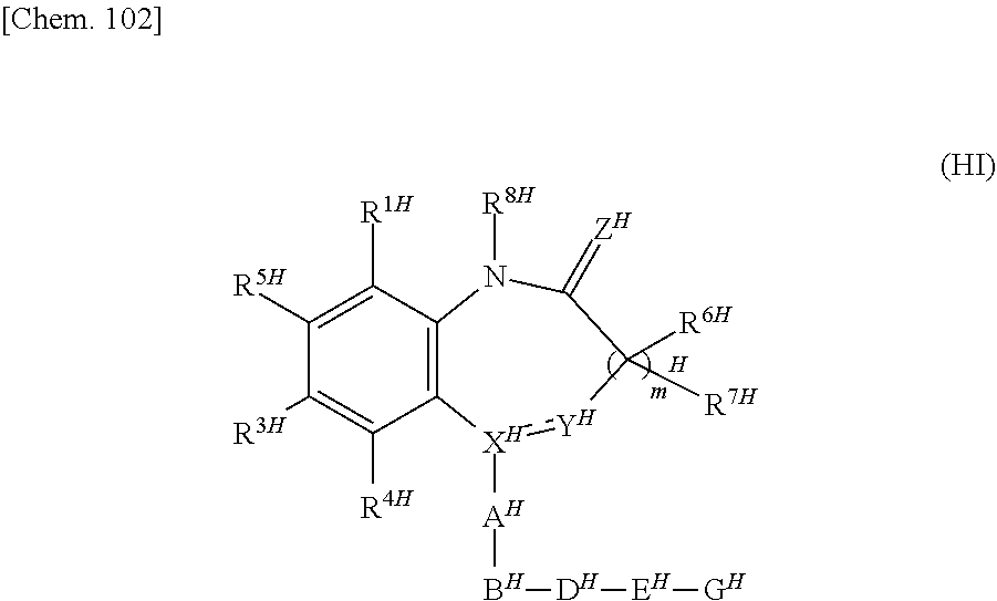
C12=C(C([R1H])=C([R5H])C([R3H])=C1[R4H])N([R8H])C(=[ZH])C([R6H])([R7H])[Y]:[XH]2[AH]B[DH][EH][GH].[H].[m]
